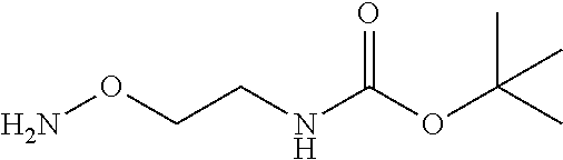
NOCCNC(OC(C)(C)C)=O
